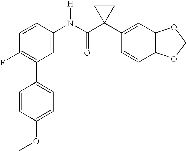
C1=CC(N(C(C2(C3=CC4=C(C=C3)OCO4)CC2)=O)[H])=CC(C2=CC=C(OC)C=C2)=C1F
